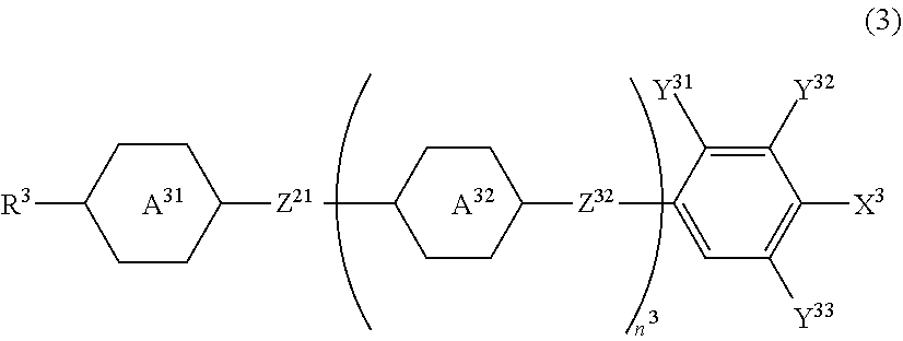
C1([Z21])CCC([R3])CC1.CC1CCC([Z32]C2=CC([Y33])=C([X3])C([Y32])=C2[Y31])CC1.[A31].[A32]
